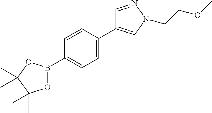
C1=CC(C2=CN(CCOC)N=C2)=CC=C1B1OC(C)(C)C(C)(C)O1
